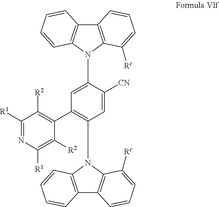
C12=C(N(C3=CC(C4=C([R2])C([R1])=NC([R1])=C4[R2])=C(N4C5=C(C6=C4C([Rc])=CC=C6)C=CC=C5)C=C3[CN])C3=C1C=CC=C3)C([Rc])=CC=C2
